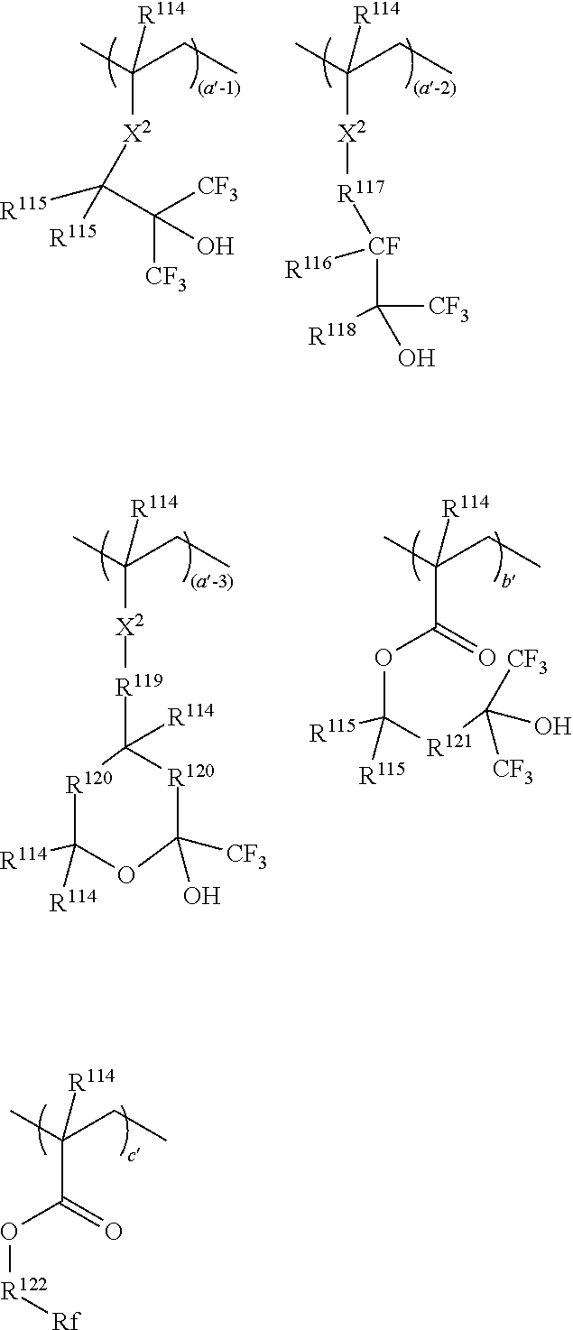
C(C(=O)O[R122][Rf])(C)(CC)[R114].C([X2]C([R115])([R115])C([CF3])([CF3])O)(C)(CC)[R114].C([X2][R117][CF]([R116])C([CF3])(O)[R118])(C)(CC)[R114].C([X2][R119]C1([R114])[R120]C([CF3])(O)OC([R114])([R114])[R120]1)(C)(CC)[R114].C(C(=O)OC([R121]C(O)([CF3])[CF3])([R115])[R115])(C)(CC)[R114]
